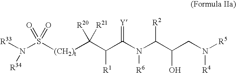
[R33]N(S([(CH2)t]C(C(C(N(C(C(CN([R5])[R4])O)[R2])[R6])=[Y])[R1])([R20])[R21])(=O)=O)[R34]
